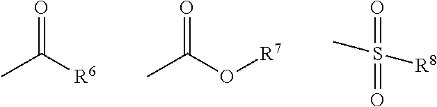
CC([R6])=O.CC(O[R7])=O.S(=O)(=O)([R8])C
